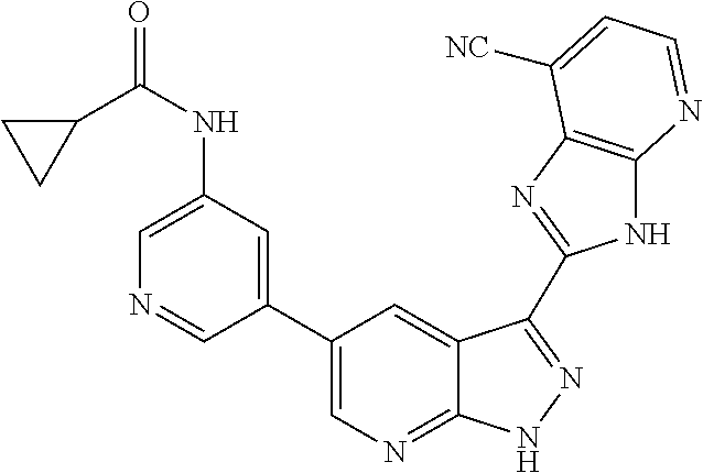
C1(C2=CN=C3C(=C2)C(C2=NC4=C(N2)N=CC=C4[NC])=NN3)=CC(NC(=O)C2CC2)=CN=C1
